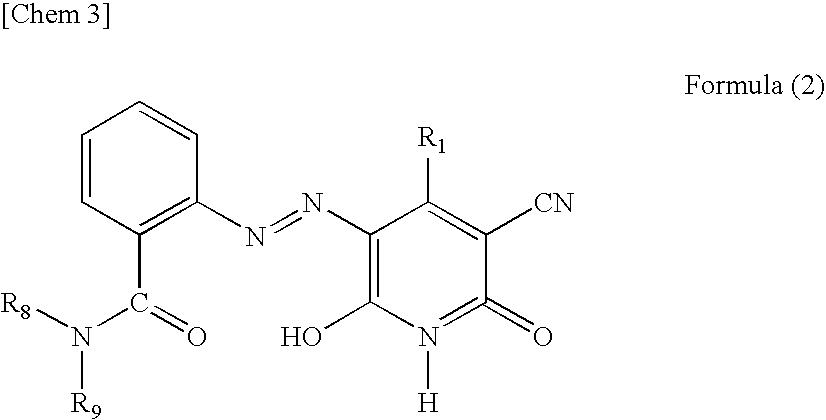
C1=CC(C(=O)N([R8])[R9])=C(N=NC2=C(O)N([H])=C(=O)C([CN])=C2[R1])C=C1
